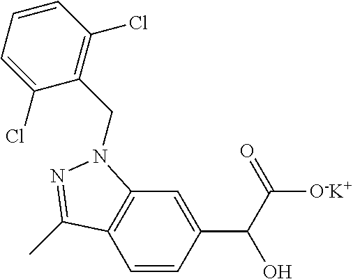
C1=CC(C(C(=O)[O-K+])O)=CC2=C1C(C)=NN2CC1=C(Cl)C=CC=C1Cl
